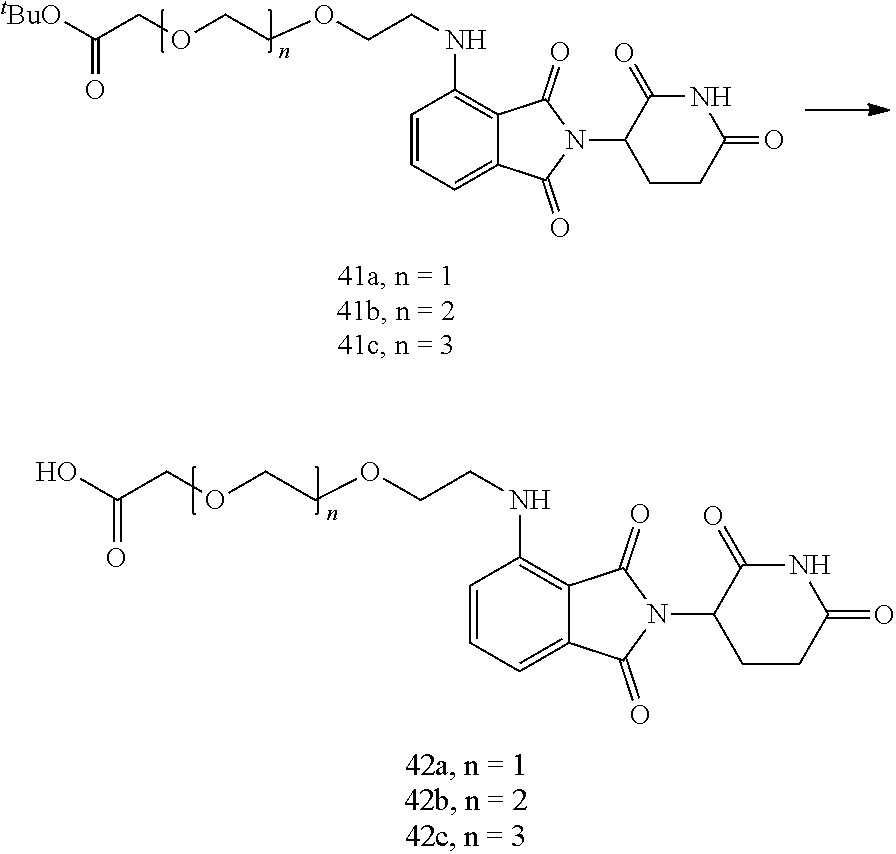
C1=CC=C2C(=C1NCCOCCOCC([tBuO])=O)C(=O)N(C1CCC(=O)NC1=O)C2=O.C1=CC=C2C(=C1NCCOCCOCC(O)=O)C(=O)N(C1CCC(=O)NC1=O)C2=O
